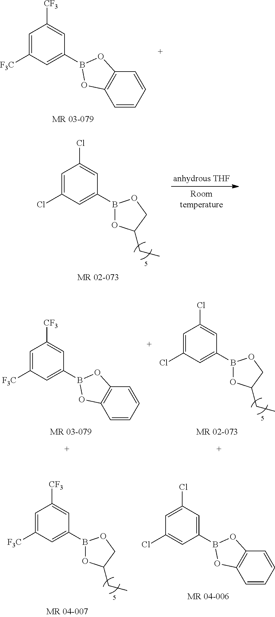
C1=CC=CC2=C1OB(C1=CC([F3C])=CC([CF3])=C1)O2.B1(C2=CC(Cl)=CC(Cl)=C2)OC(CC)CO1.C1=CC=CC2=C1OB(C1=CC([F3C])=CC([CF3])=C1)O2.B1(C2=CC(Cl)=CC(Cl)=C2)OC(CC)CO1.C1=CC=CC2=C1OB(C1=CC(Cl)=CC(Cl)=C1)O2.B1(C2=CC([F3C])=CC([CF3])=C2)OC(CC)CO1
